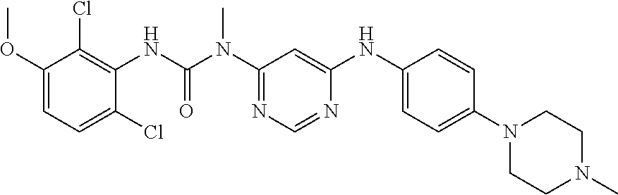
C1(OC)=CC=C(Cl)C(NC(=O)N(C)C2=NC=NC(NC3=CC=C(N4CCN(C)CC4)C=C3)=C2)=C1Cl
